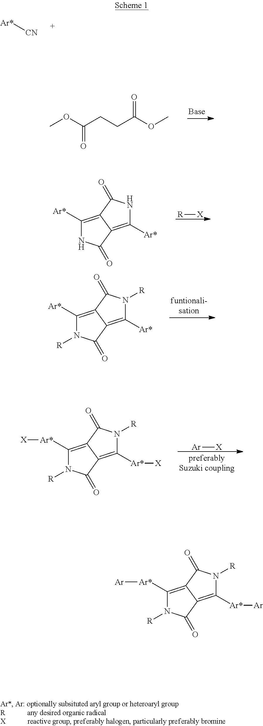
[Ar*][CN].COC(CCC(OC)=O)=O.[R][X].C1([Ar*])=C2C(=C([Ar*])NC2=O)C(=O)N1.C1([Ar*])=C2C(=C([Ar*])N([R])C2=O)C(=O)N1[R].[Ar][X].C1([Ar*][X])=C2C(=C([Ar*][X])N([R])C2=O)C(=O)N1[R].C1([Ar*][Ar])=C2C(=C([Ar*][Ar])N([R])C2=O)C(=O)N1[R]
